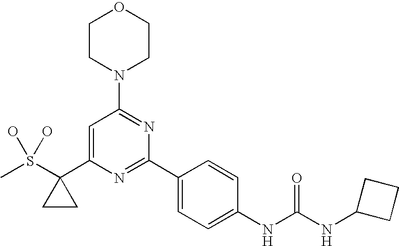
CS(C1(C2=CC(N3CCOCC3)=NC(C3=CC=C(NC(NC4CCC4)=O)C=C3)=N2)CC1)(O)O
